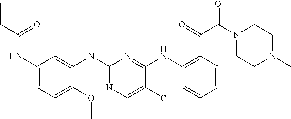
C1(NC(C=C)=O)=CC=C(OC)C(NC2=NC=C(Cl)C(NC3=C(C(=O)C(N4CCN(C)CC4)=O)C=CC=C3)=N2)=C1
